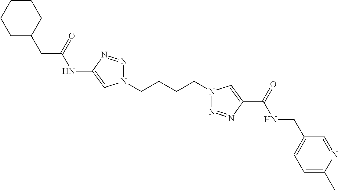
C1(NC(CC2CCCCC2)=O)=CN(CCCCN2N=NC(C(=O)NCC3=CC=C(C)N=C3)=C2)N=N1
